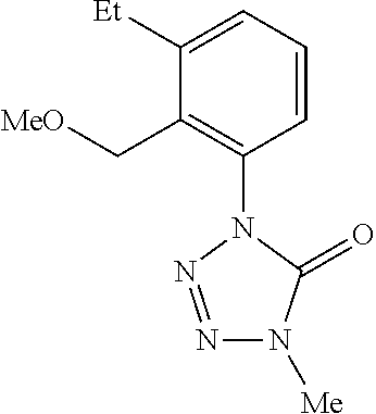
C1([Et])=CC=CC(N2N=NN([Me])C2=O)=C1C[MeO]
